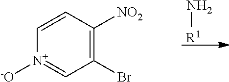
N[R1].C1(Br)=C([NO2])C=C[N+]([-O])=C1
